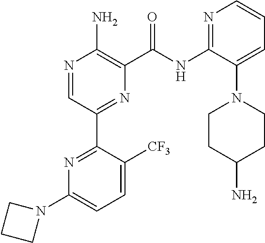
N1=CC(C2=NC(N3CCC3)=CC=C2[CF3])=NC(C(NC2=NC=CC=C2N2CCC(N)CC2)=O)=C1N
